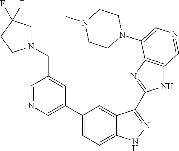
C1(C2=CN=CC(CN3CC(F)(F)CC3)=C2)=CC=C2C(=C1)C(C1=NC3=C(N1)C=NC=C3N1CCN(C)CC1)=NN2
